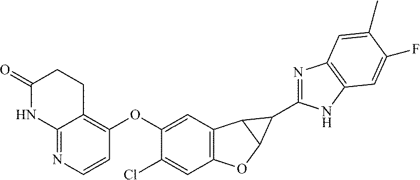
C12=C(C=C(OC3=C4C(=NC=C3)NC(=O)CC4)C(Cl)=C1)C1C(O2)C1C1=NC2=C(N1)C=C(F)C(C)=C2
